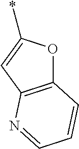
C12=C(C=C(*)O1)N=CC=C2
